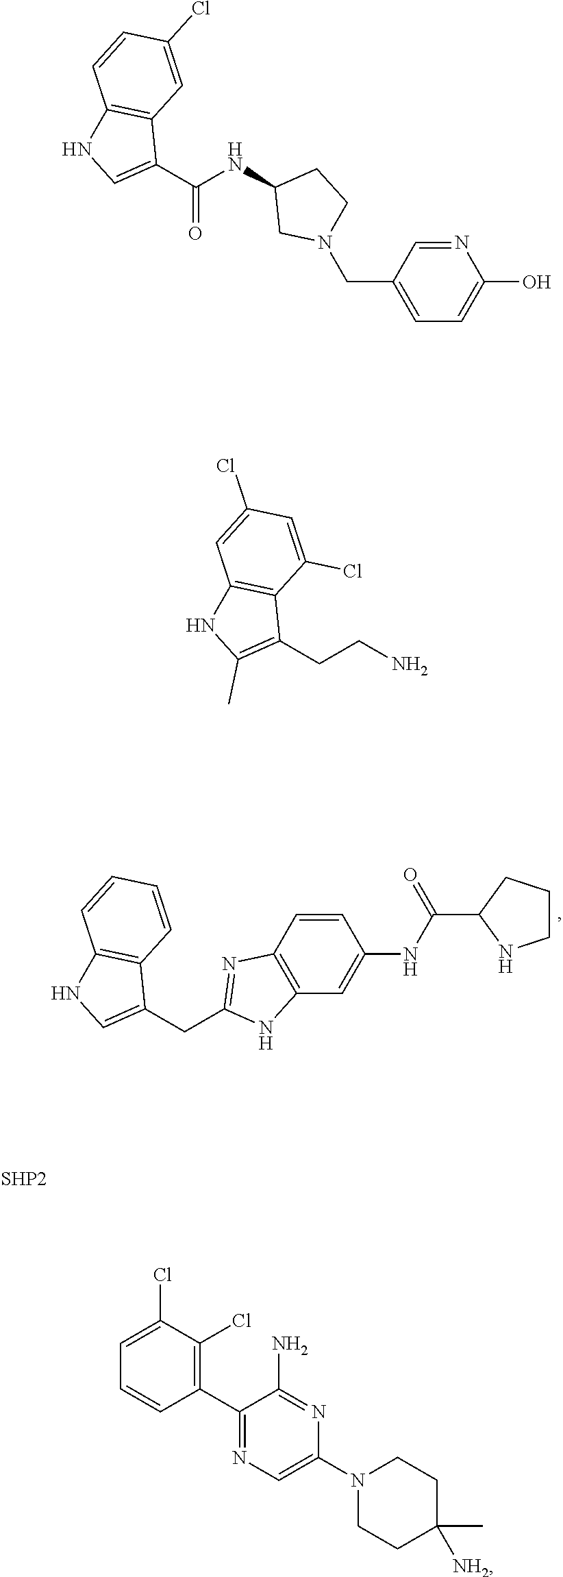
C1(CC2=NC3=C(N2)C=C(NC(C2NCCC2)=O)C=C3)=CNC2=C1C=CC=C2.C1(C(NC2CN(CC3=CC=C(O)N=C3)CC2)=O)=CNC2=C1C=C(Cl)C=C2.C1(CCN)=C(C)NC2=C1C(Cl)=CC(Cl)=C2.[SHP2].C1(Cl)=CC=CC(C2=NC=C(N3CCC(C)([NH2])CC3)N=C2N)=C1Cl
